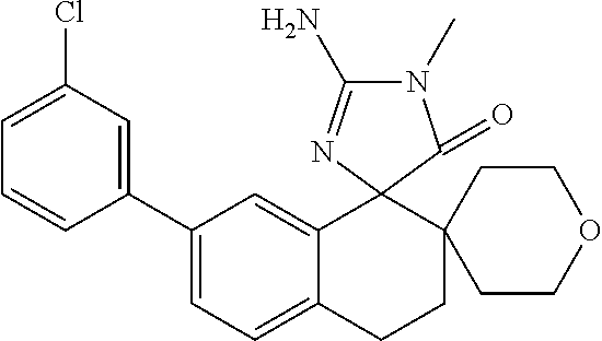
C1(C2=CC=C3C(=C2)C2(C4(CC3)CCOCC4)C(=O)N(C)C(N)=N2)=CC(Cl)=CC=C1
